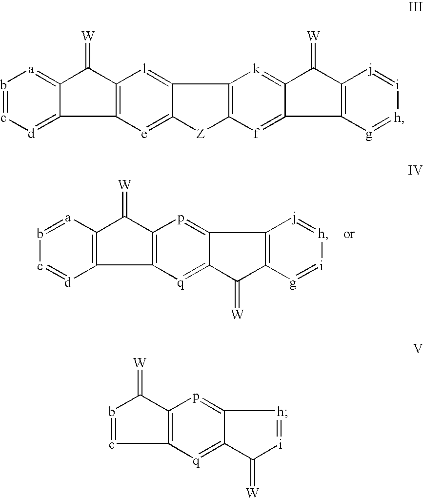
b1=c[d]=C2C(=[a]1)C(=[W])C1=C2[e]=C2C(=[l]1)C1=C([Z]2)[f]=C2C(=[k]1)C(=[W])C1=C2[g]=[h][i]=[j]1.b1=[a]C2=C([d]=c-1)C1=C(C2=[W])p=C2C(=[q]1)C(=[W])C1=C2[j]=[h][i]=[g]1.c1=bC(=[W])C2=C1[q]=C1C(=p2)[h]=[i]C1=[W]
